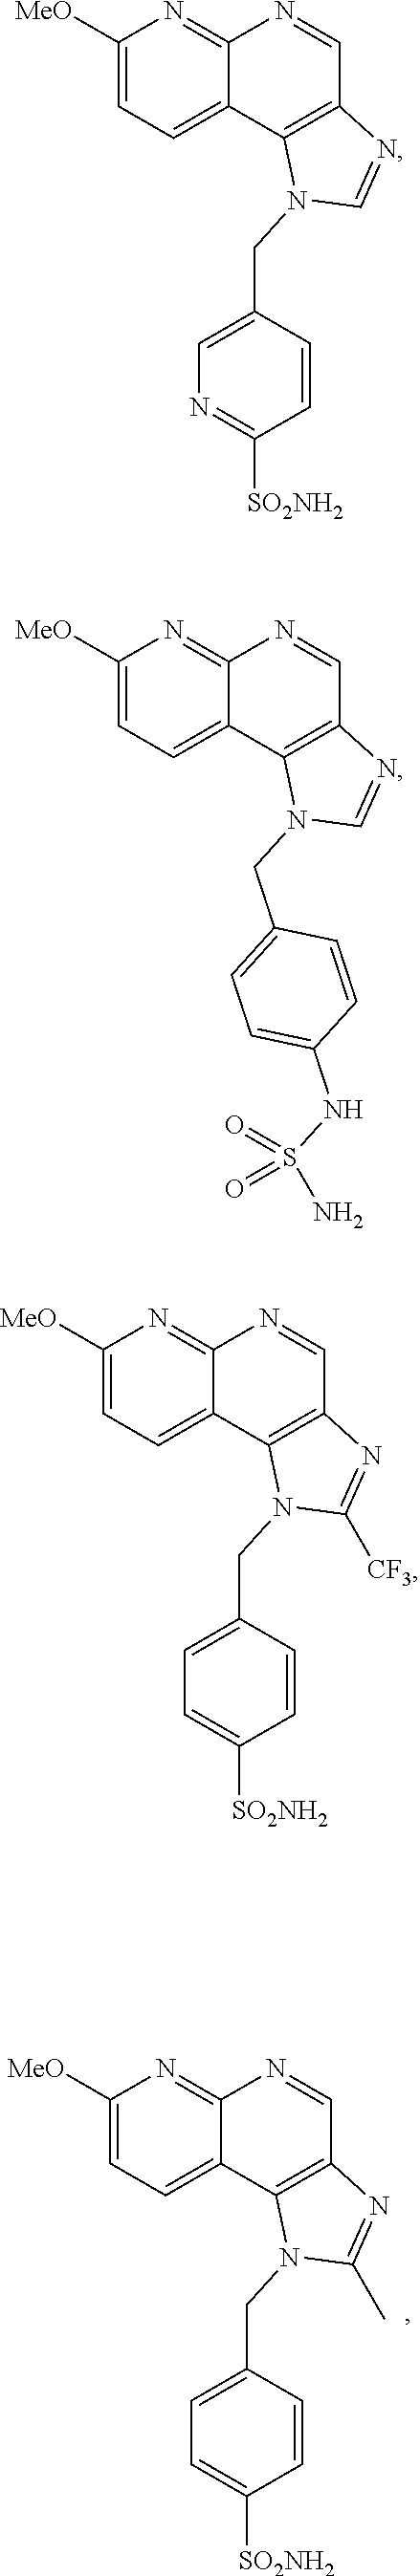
C1([MeO])=CC=C2C(=N1)N=CC1=C2N(CC2=CN=C([SO2NH2])C=C2)C=N1.C1([MeO])=CC=C2C(=N1)N=CC1=C2N(CC2=CC=C(NS(=O)(=O)N)C=C2)C=N1.C1([MeO])=CC=C2C(=N1)N=CC1=C2N(CC2=CC=C([SO2NH2])C=C2)C(C)=N1.C1([MeO])=CC=C2C(=N1)N=CC1=C2N(CC2=CC=C([SO2NH2])C=C2)C([CF3])=N1
